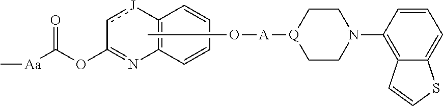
CO[A][Q]1CCN(C2=C3C(=CC=C2)SC=C3)CC1.[J]1cC(OC(=O)[Aa]C)=NC2=C1C=CC=C2
